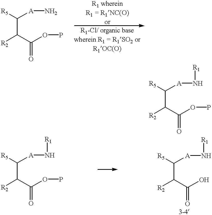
C(OP)(C(C([A]N)[R5])[R2])=O.C(OP)(C(C([A]N[R1])[R5])[R2])=O.C(OP)(C(C([A]N[R1])[R5])[R2])=O.[R5]C(C([R2])C(=O)O)[A]N[R1]
